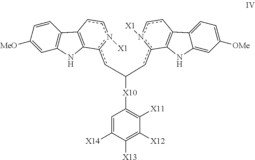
C12=C(C=C([MeO])C=C1)NC1=C2ccn([X1])c1cC(cc1n([X1])ccC2=C1NC1=CC([OMe])=CC=C12)[X10]C1=C([X11])C([X12])=C([X13])C([X14])=C1
